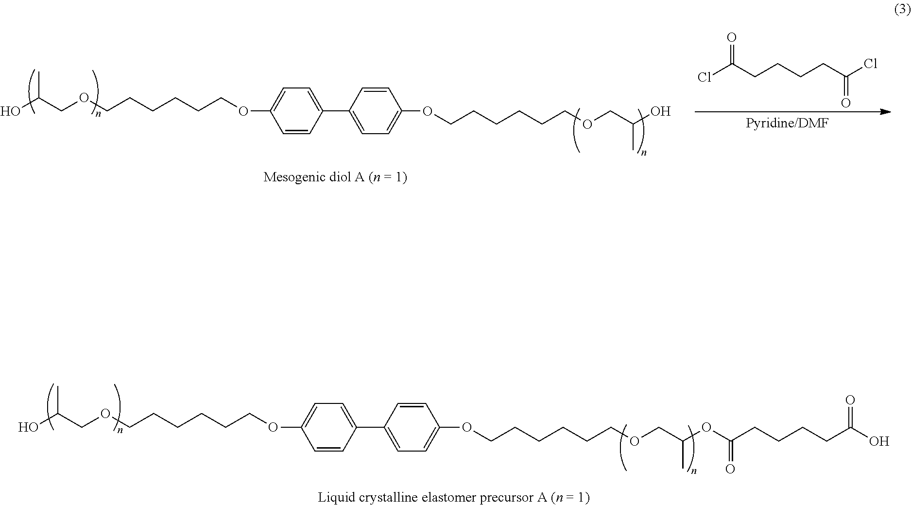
C1=CC(C2=CC=C(OCCCCCCOCC(O)C)C=C2)=CC=C1OCCCCCCOCC(O)C.ClC(CCCCC(Cl)=O)=O.C1=CC(C2=CC=C(OCCCCCCOCC(OC(=O)CCCCC(O)=O)C)C=C2)=CC=C1OCCCCCCOCC(O)C
